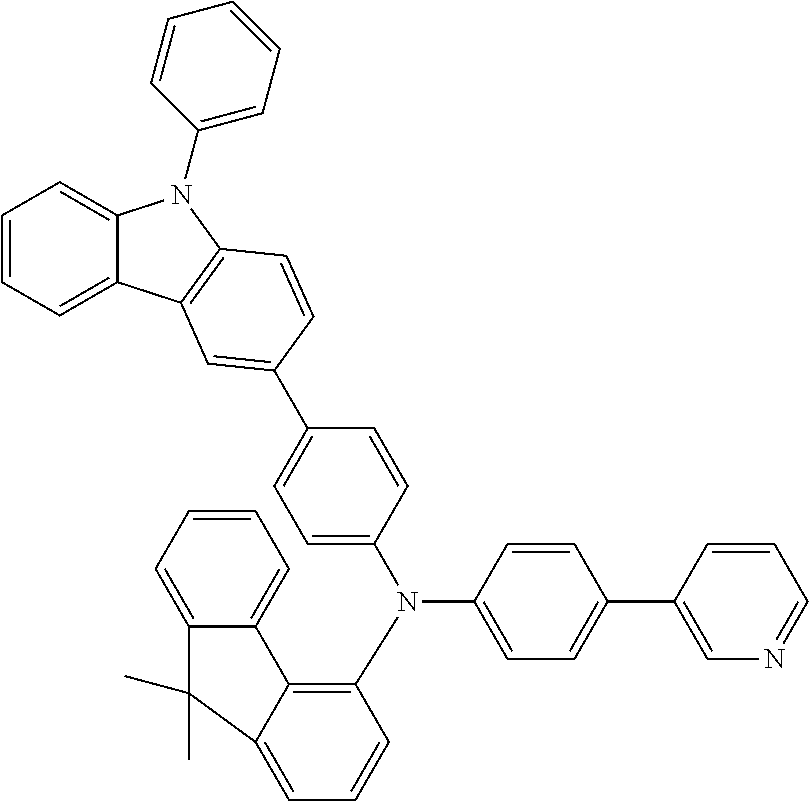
C1=CC=C2C(=C1)N(C1=CC=CC=C1)C1=C2C=C(C2=CC=C(N(C3=C4C(=CC=C3)C(C)(C)C3=CC=CC=C43)C3=CC=C(C4=CN=CC=C4)C=C3)C=C2)C=C1
